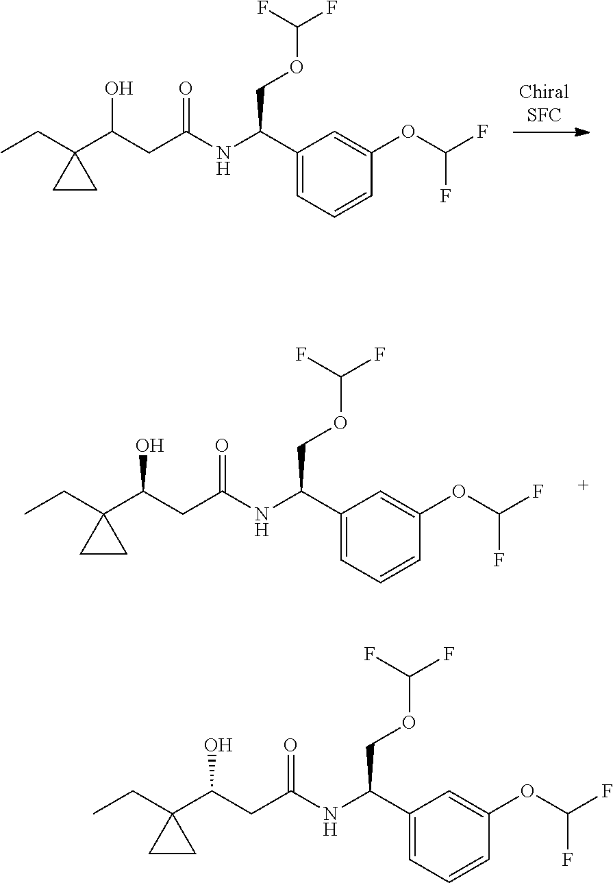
C(CC(=O)NC(C1=CC=CC(OC(F)F)=C1)COC(F)F)(O)C1(CC)CC1.C(O)(CC(=O)NC(C1=CC=CC(OC(F)F)=C1)COC(F)F)C1(CC)CC1.C1(C(O)CC(=O)NC(C2=CC=CC(OC(F)F)=C2)COC(F)F)(CC)CC1
